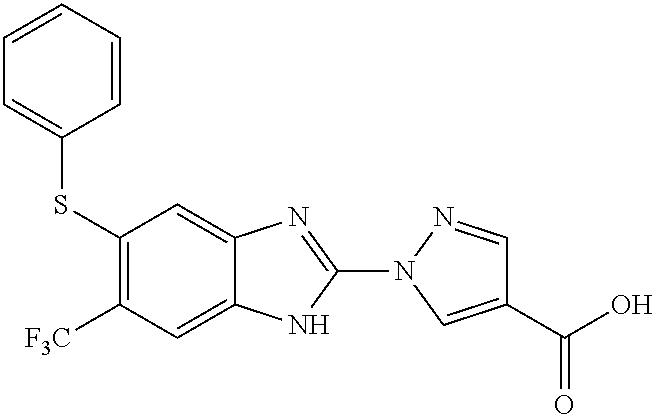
S(C1=C([F3C])C=C2C(=C1)N=C(N1C=C(C(=O)O)C=N1)N2)C1=CC=CC=C1
